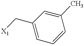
C1=C(C[X1])C=C(C)C=C1
